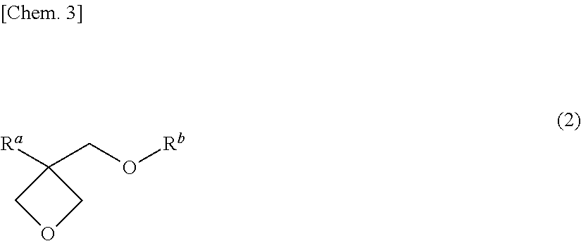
[Ra]C1(CO[Rb])COC1
